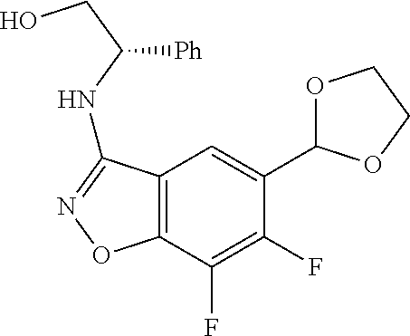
C12=C(C(F)=C(F)C(C3OCCO3)=C1)ON=C2NC(CO)[Ph]
